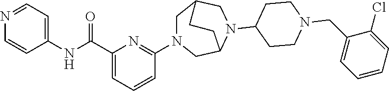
C1(NC(C2=CC=CC(N3CC4CN(C5CCN(CC6=CC=CC=C6Cl)CC5)C(C3)CC4)=N2)=O)=CC=NC=C1
